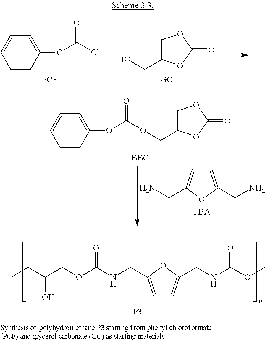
C1=CC(OC(Cl)=O)=CC=C1.[PCF].C1C(CO)OC(=O)O1.C1=C(CN)OC(CN)=C1.C1=CC(OC(OCC2COC(=O)O2)=O)=CC=C1.[BBC].C1=C(CNC(OCC(CC)O)=O)OC(CNC(OC)=O)=C1.[P3]
